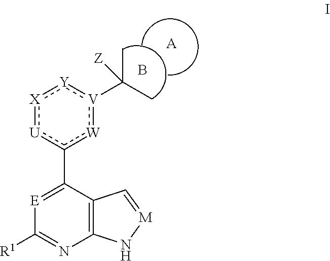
C1(c2[W]:[V](C(C)(C)[Z]):[Y]:[X]:[U]2)=[E]C([R1])=NC2=C1C=[M]N2.B.[A]
